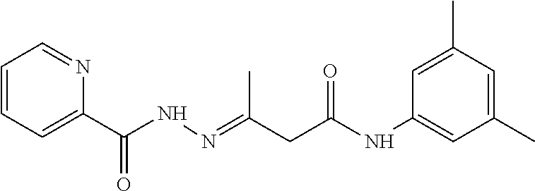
C1=CC=C(C(NN=C(CC(NC2=CC(C)=CC(C)=C2)=O)C)=O)N=C1
